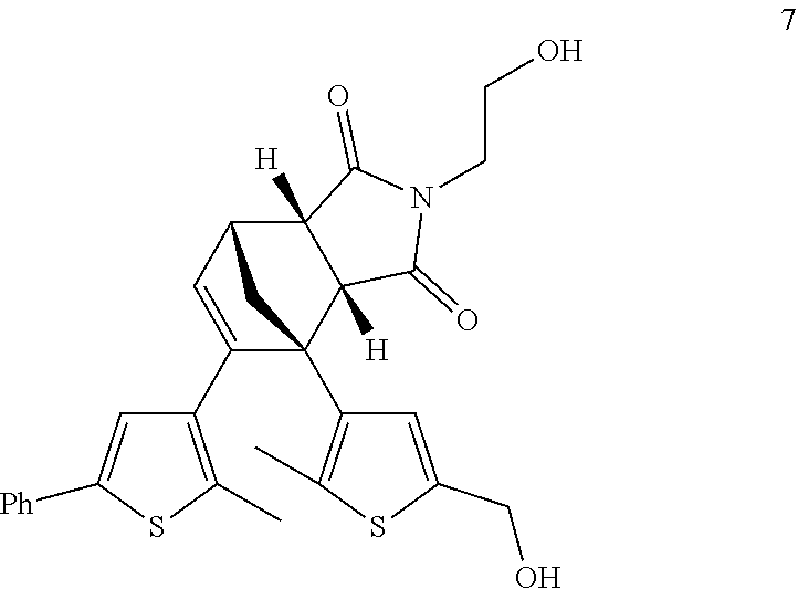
C1(C2=C(C)SC([Ph])=C2)=CC2C3([H])C([H])(C1(C1=C(C)SC(CO)=C1)C2)C(=O)N(CCO)C3=O
